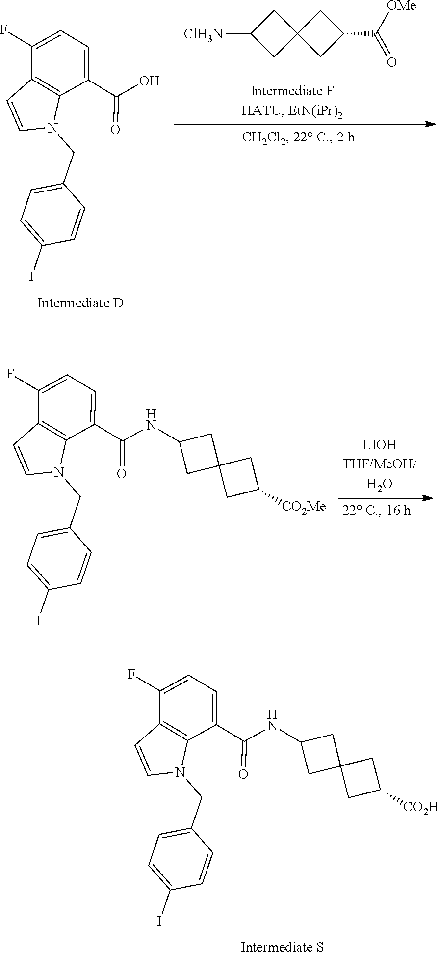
C1=C(I)C=CC(CN2C3=C(C=C2)C(F)=CC=C3C(=O)O)=C1.[ClH3N]C1CC2(C1)CC(C([OMe])=O)C2.C1=C(I)C=CC(CN2C3=C(C=C2)C(F)=CC=C3C(=O)NC2CC3(C2)CC([CO2Me])C3)=C1.C1=C(I)C=CC(CN2C3=C(C=C2)C(F)=CC=C3C(=O)NC2CC3(C2)CC([CO2H])C3)=C1
